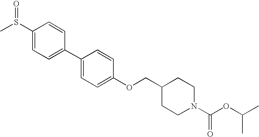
C1(S(C)=O)=CC=C(C2=CC=C(OCC3CCN(C(OC(C)C)=O)CC3)C=C2)C=C1
